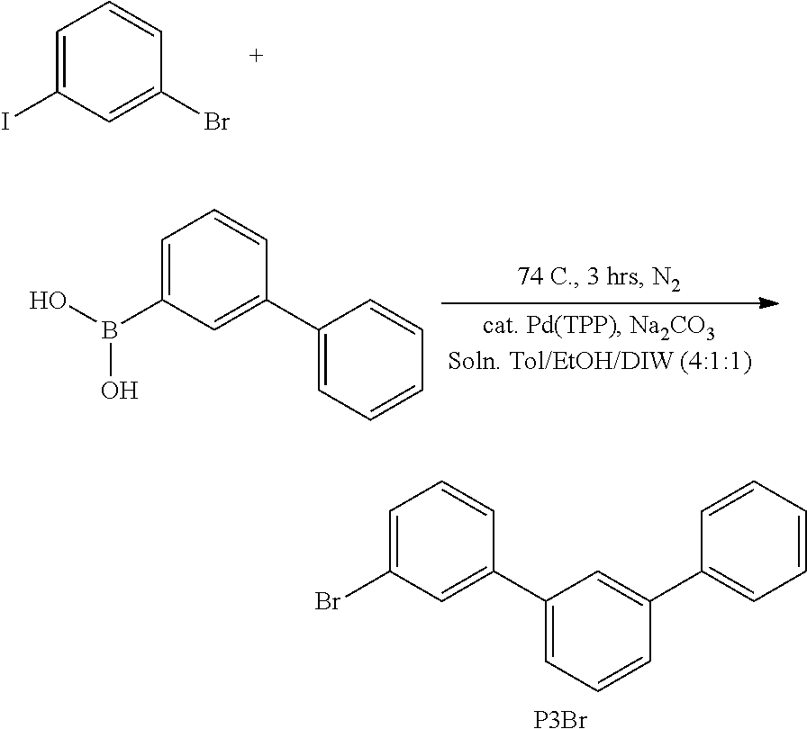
C1=C(I)C=C(Br)C=C1.C1=C(B(O)O)C=C(C2=CC=CC=C2)C=C1.C1(C2=CC(Br)=CC=C2)=CC=CC(C2=CC=CC=C2)=C1.[P3Br]
